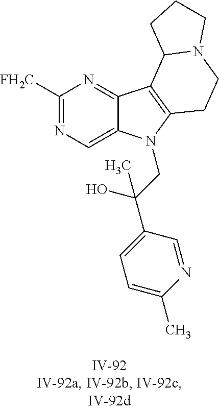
C1([FH2C])=NC=C2C(=N1)C1=C(N2CC(C2=CC=C(C)N=C2)(O)C)CCN2C1CCC2
